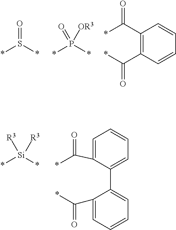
*S(*)=O.*P(*)(=O)[OR3].C1(C(=O)*)=C(C(*)=O)C=CC=C1.*[Si](*)([R3])[R3].C1=C(C(*)=O)C(C2=CC=CC=C2C(*)=O)=CC=C1
